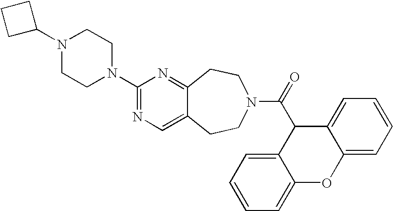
C1C(N2CCN(C3=NC=C4C(=N3)CCN(C(=O)C3C5=CC=CC=C5OC5=CC=CC=C35)CC4)CC2)CC1
